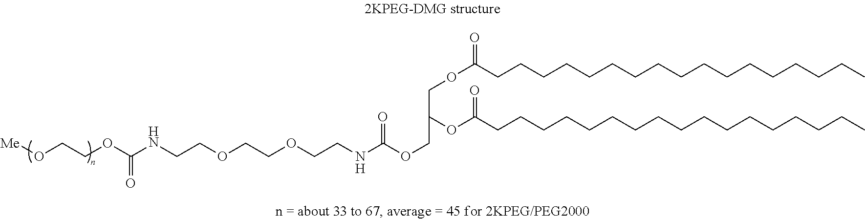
[Me]OCCOC(NCCOCCOCCNC(OCC(OC(CCCCCCCCCCCCCCCCC)=O)COC(CCCCCCCCCCCCCCCCC)=O)=O)=O
